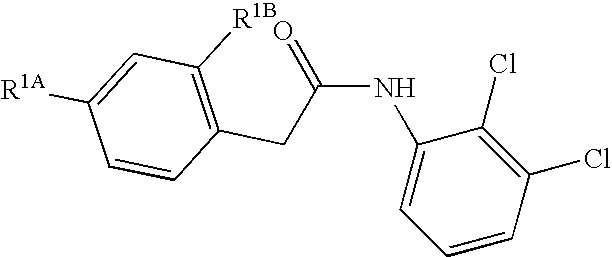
C(NC1=CC=CC(Cl)=C1Cl)(=O)CC1=C([R1B])C=C([R1A])C=C1
